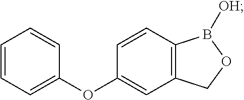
C1=CC2=C(C=C1OC1=CC=CC=C1)COB2[OH]
